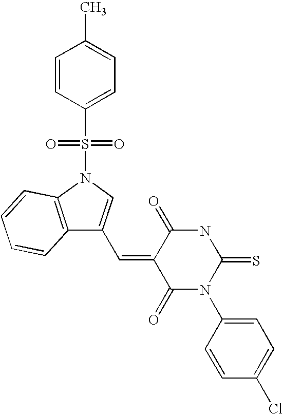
C1(S(N2C3=C(C(C=C4C(=O)N(C5=CC=C(Cl)C=C5)C(=S)NC4=O)=C2)C=CC=C3)(=O)=O)=CC=C(C)C=C1
